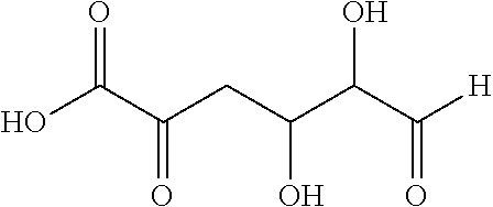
OC(C(CC(C(C([H])=O)O)O)=O)=O
